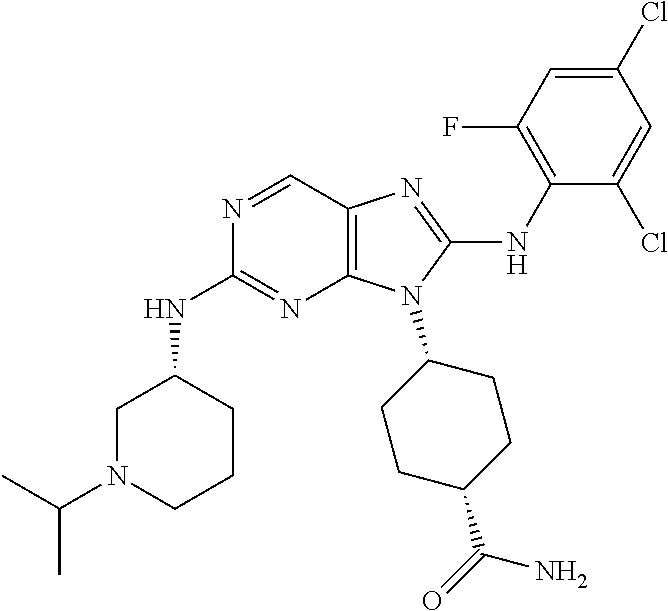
N1=CC2=C(N=C1NC1CN(C(C)C)CCC1)N(C1CCC(C(=O)N)CC1)C(NC1=C(F)C=C(Cl)C=C1Cl)=N2
